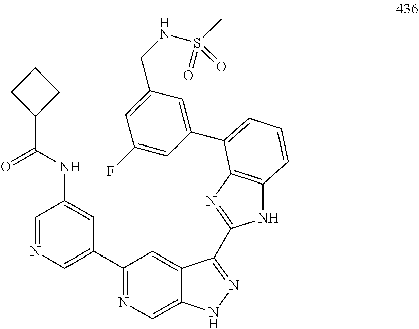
C1=NC=C(C2=NC=C3C(=C2)C(C2=NC4=C(N2)C=CC=C4C2=CC(CNS(C)(=O)=O)=CC(F)=C2)=NN3)C=C1NC(C1CCC1)=O
